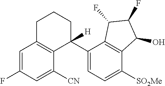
C1=C(F)C=C([CN])C2=C1CCCC2(C1=CC=C([SO2Me])C2=C1C(F)C(F)C2O)[H]
